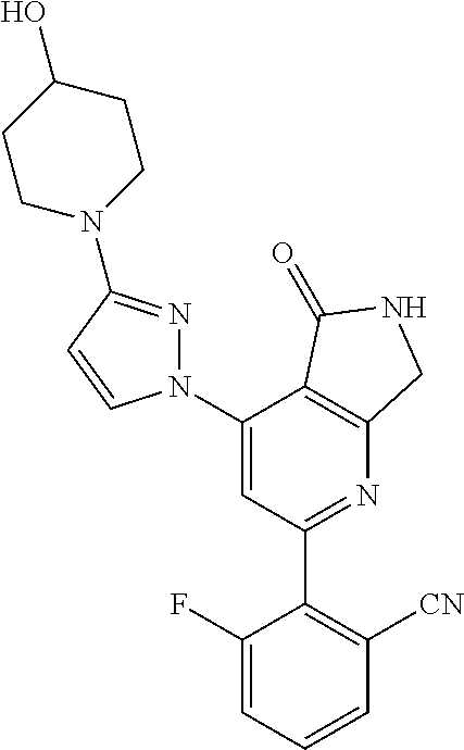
C1(C2=C([CN])C=CC=C2F)=NC2=C(C(N3N=C(N4CCC(O)CC4)C=C3)=C1)C(=O)NC2
